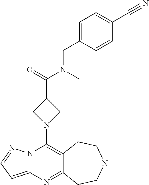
N12C(=CC=N1)N=C1C(=C2N2CC(C(=O)N(C)CC3=CC=C(C#N)C=C3)C2)CCNCC1
